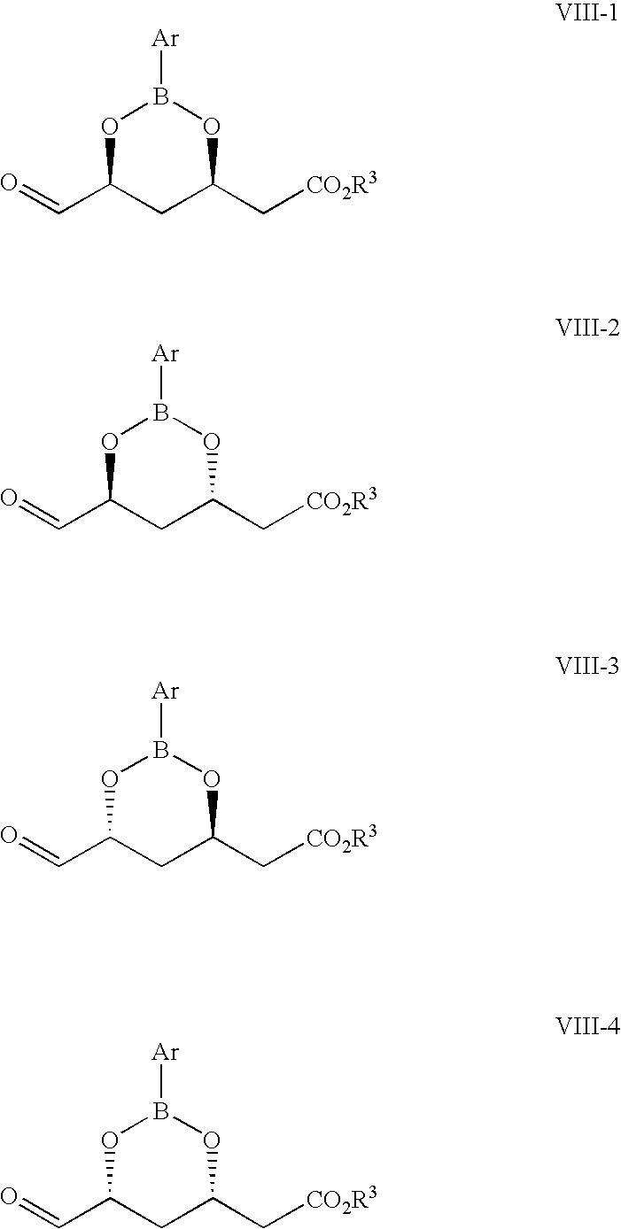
O=CC1CC(C[CO2R3])OB([Ar])O1.O=CC1CC(C[CO2R3])OB([Ar])O1.O=CC1CC(C[CO2R3])OB([Ar])O1.O=CC1CC(C[CO2R3])OB([Ar])O1
